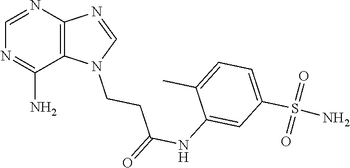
C1=NC2=C(C(N)=N1)N(CCC(NC1=CC(S(=O)(=O)N)=CC=C1C)=O)C=N2
